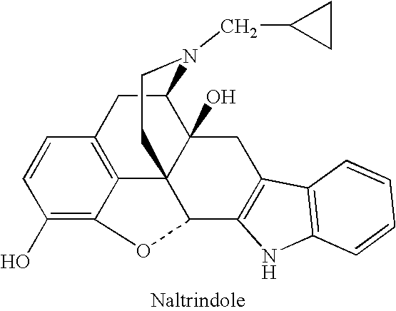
C1=CC(O)=C2C3=C1CC1C4(O)C3(CCN1CC1CC1)C(C1=C(C4)C3=C(N1)C=CC=C3)O2
